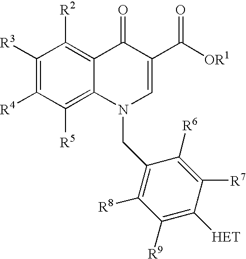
C1([R9])=C([HET])C([R7])=C([R6])C(CN2C=C(C([OR1])=O)C(=O)C3=C([R2])C([R3])=C([R4])C([R5])=C23)=C1[R8]
